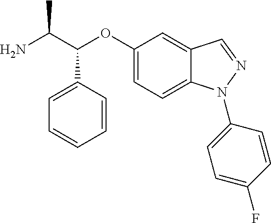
NC(C(OC1=CC=C2C(=C1)C=NN2C1=CC=C(F)C=C1)C1=CC=CC=C1)C
